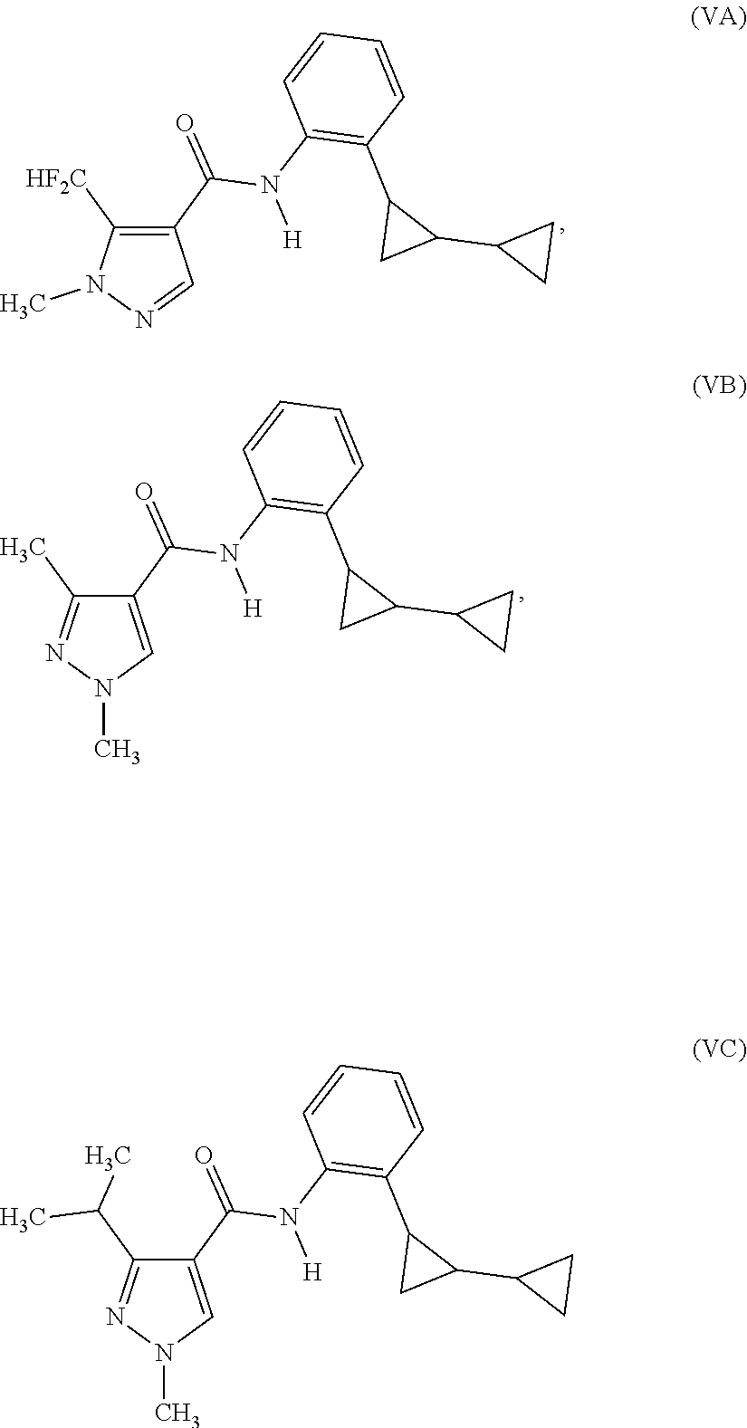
C1(C(=O)N(C2=C(C3CC3C3CC3)C=CC=C2)[H])=C([HF2C])N(C)N=C1.C1(C(=O)N(C2=C(C3CC3C3CC3)C=CC=C2)[H])=CN(C)N=C1C.C1(C(=O)N(C2=C(C3CC3C3CC3)C=CC=C2)[H])=CN(C)N=C1C(C)C
